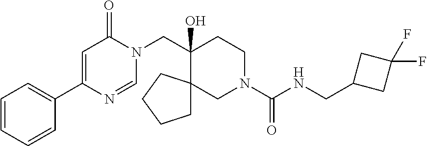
C1=CC=CC(C2=CC(=O)N(CC3(O)CCN(C(=O)NCC4CC(F)(F)C4)CC34CCCC4)C=N2)=C1
